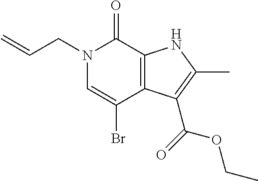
N1(CC=C)C=C(Br)C2=C(C1=O)NC(C)=C2C(=O)OCC
